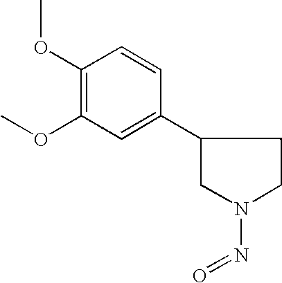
C1(OC)=C(OC)C=C(C2CN(N=O)CC2)C=C1
